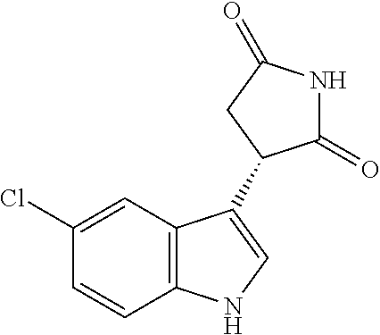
N1C(=O)C(C2=CNC3=C2C=C(Cl)C=C3)CC1=O
